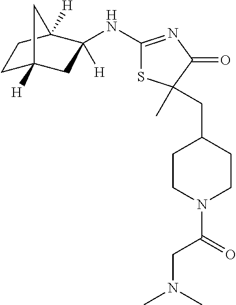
C1C2([H])CC(NC3=NC(=O)C(C)(CC4CCN(C(CN(C)C)=O)CC4)S3)([H])C([H])(C1)C2
